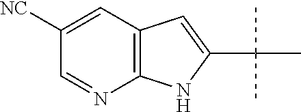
C12=C(C=C([NC])C=N1)C=C(C(C)(C)C)N2
